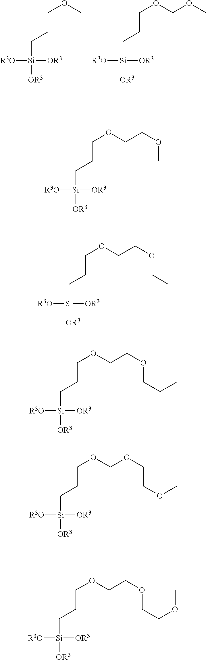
C(COC)C[Si]([R3O])([OR3])[OR3].C(COCOC)C[Si]([R3O])([OR3])[OR3].C(COCCOC)C[Si]([R3O])([OR3])[OR3].C(COCCOCC)C[Si]([R3O])([OR3])[OR3].C(COCCOCCC)C[Si]([R3O])([OR3])[OR3].C(COCOCCOC)C[Si]([R3O])([OR3])[OR3].C(COCCOCCOC)C[Si]([R3O])([OR3])[OR3]
